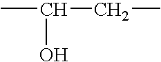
CC(O)CC
